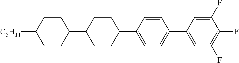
C1CC([C5H11])CCC1C1CCC(C2=CC=C(C3=CC(F)=C(F)C(F)=C3)C=C2)CC1
